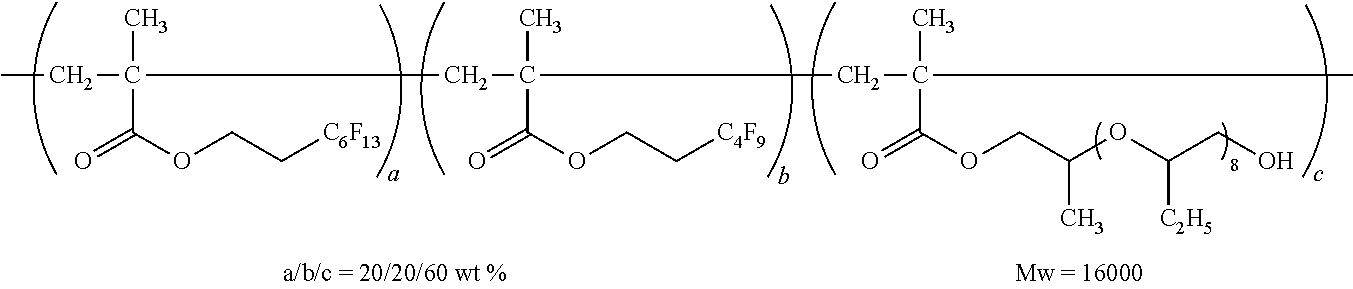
CCC(CC(CC(C(OCC(OC(CO)[C2H5])C)=O)(C)C)(C)C(OCC[C4F9])=O)(C)C(OCC[C6F13])=O
